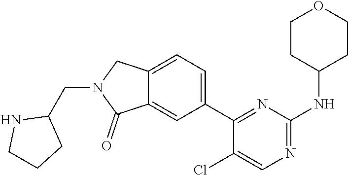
C12=CC(C3=NC(NC4CCOCC4)=NC=C3Cl)=CC=C1CN(CC1CCCN1)C2=O
